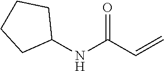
C1(NC(C=C)=O)CCCC1
